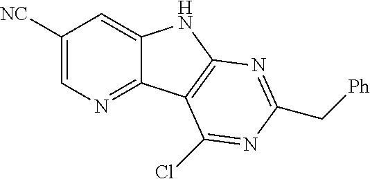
C1([NC])=CN=C2C(=C1)NC1=C2C(Cl)=NC(C[Ph])=N1
